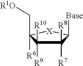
C1([R8])([R7])C([R9])([R10])C([R6])(C[R1O])[X]C1[Base]
